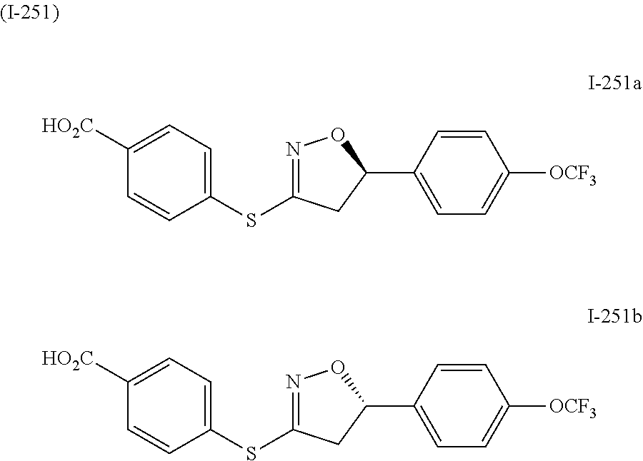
C1=CC([HO2C])=CC=C1SC1=NOC(C2=CC=C([OCF3])C=C2)C1.C1=CC([HO2C])=CC=C1SC1=NOC(C2=CC=C([OCF3])C=C2)C1
